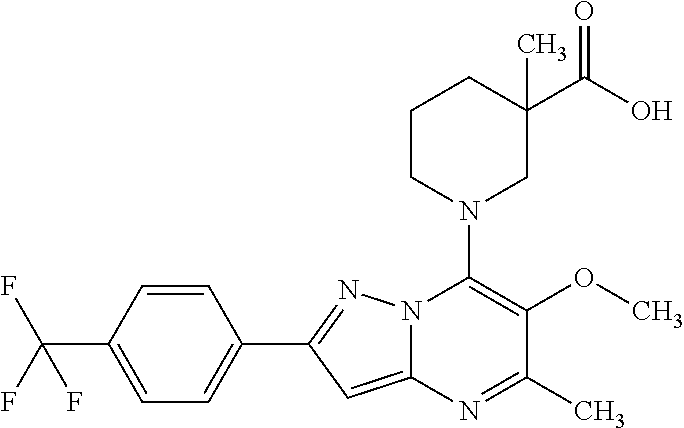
C1=CC(C(F)(F)F)=CC=C1C1=NN2C(=C1)N=C(C)C(OC)=C2N1CC(C(O)=O)(C)CCC1
